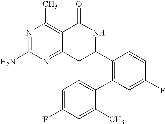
C12=NC(N)=NC(C)=C1C(=O)NC(C1=C(C3=CC=C(F)C=C3C)C=C(F)C=C1)C2
